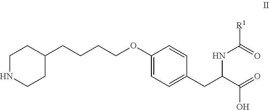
C1(OCCCCC2CCNCC2)=CC=C(CC(C(=O)O)NC([R1])=O)C=C1
